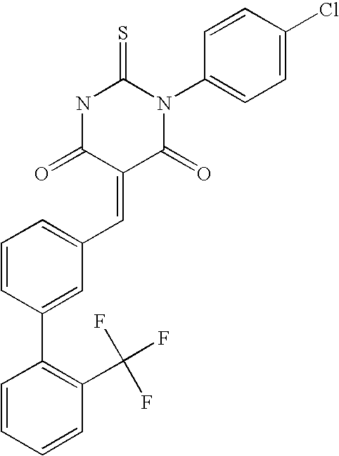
N1C(=O)C(=CC2=CC=CC(C3=C(C(F)(F)F)C=CC=C3)=C2)C(=O)N(C2=CC=C(Cl)C=C2)C1=S
